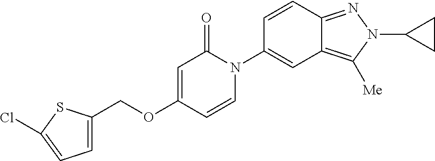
C(OC1=CC(=O)N(C2=CC3=C([Me])N(C4CC4)N=C3C=C2)C=C1)C1=CC=C(Cl)S1
